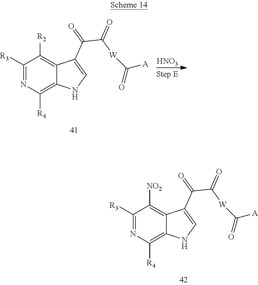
[HNO3].C1([R3])=NC([R4])=C2C(=C1[R2])C(C(C([W]C([A])=O)=O)=O)=CN2.C1([R3])=NC([R4])=C2C(=C1[NO2])C(C(C([W]C([A])=O)=O)=O)=CN2
